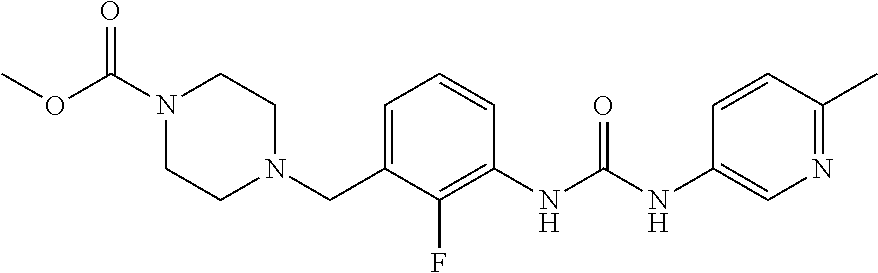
COC(N1CCN(CC2=CC=CC(NC(NC3=CN=C(C)C=C3)=O)=C2F)CC1)=O
